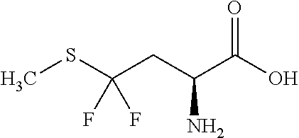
OC(C(CC(SC)(F)F)N)=O
